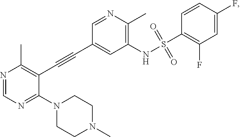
N1=CN=C(N2CCN(C)CC2)C(C#CC2=CC(NS(C3=C(F)C=C(F)C=C3)(=O)=O)=C(C)N=C2)=C1C
